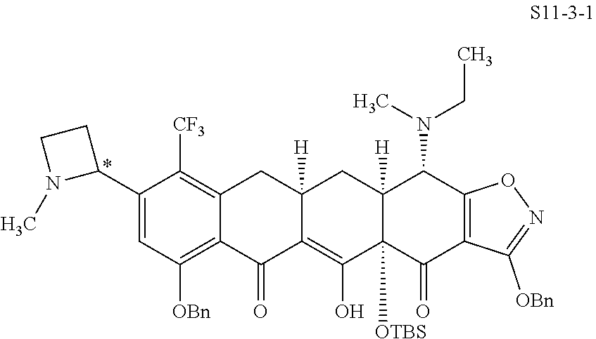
C1=C(C2CCN2C)C([CF3])=C2C(=C1[OBn])C(=O)C1=C(O)C3([OTBS])C([H])(CC1([H])C2)C(N(CC)C)C1=C(C3=O)C([OBn])=NO1
